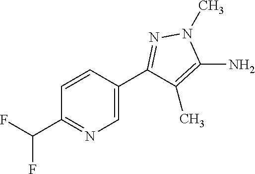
C1=CC(C2=NN(C)C(N)=C2C)=CN=C1C(F)F
